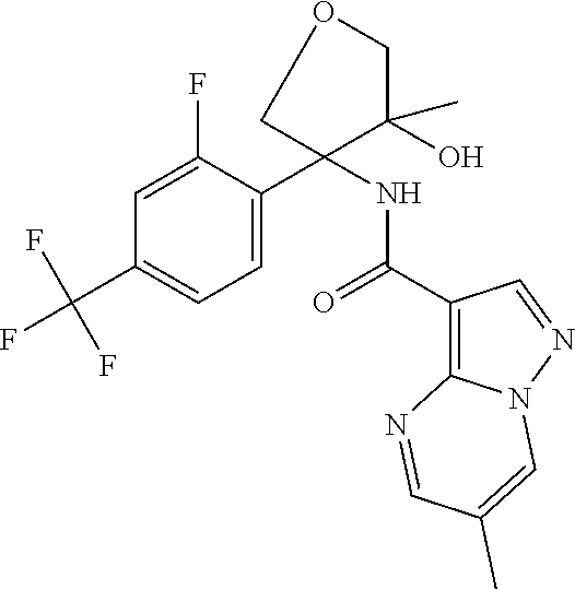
C1C(C2=CC=C(C(F)(F)F)C=C2F)(NC(C2=C3N(N=C2)C=C(C)C=N3)=O)C(O)(C)CO1
